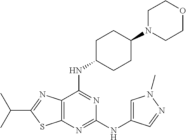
C1(NC2=CN(C)N=C2)=NC2=C(C(NC3CCC(N4CCOCC4)CC3)=N1)N=C(C(C)C)S2
